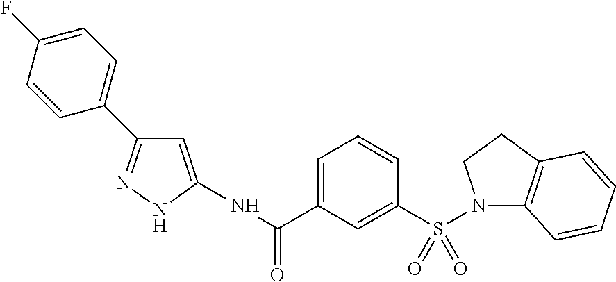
C1=C(C(NC2=CC(C3=CC=C(F)C=C3)=NN2)=O)C=C(S(N2C3=C(CC2)C=CC=C3)(=O)=O)C=C1
